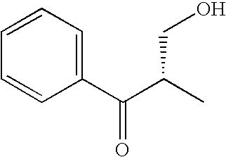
C1=CC=C(C(C(C)CO)=O)C=C1
